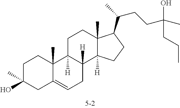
C1C(O)(C)CC2=CCC3([H])C([H])(C2(C)C1)CCC1(C)C3([H])CCC1C(CCC(C)(O)CCC)C
